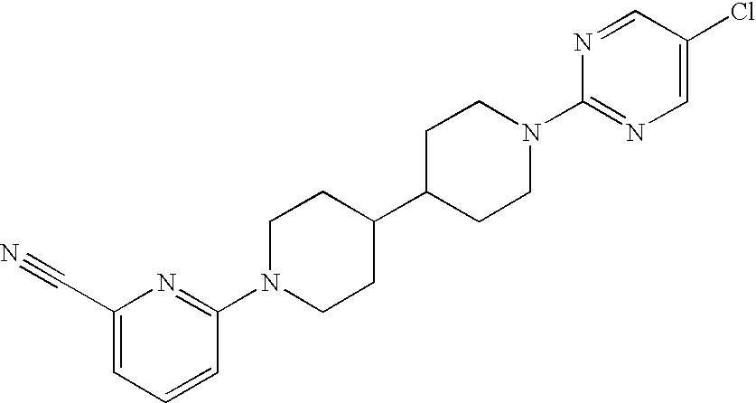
C1(C#N)=CC=CC(N2CCC(C3CCN(C4=NC=C(Cl)C=N4)CC3)CC2)=N1
